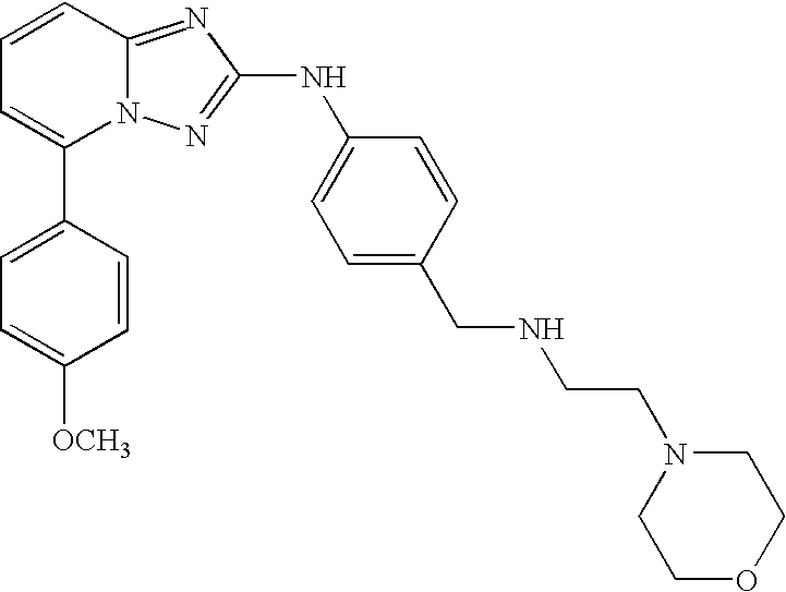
C1(C2=CC=CC3=NC(NC4=CC=C(CNCCN5CCOCC5)C=C4)=NN23)=CC=C([OCH3])C=C1
